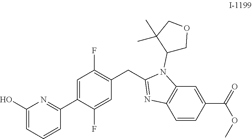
C1=C(C2=NC(O)=CC=C2)C(F)=CC(CC2=NC3=C(N2C2COCC2(C)C)C=C(C(OC)=O)C=C3)=C1F
